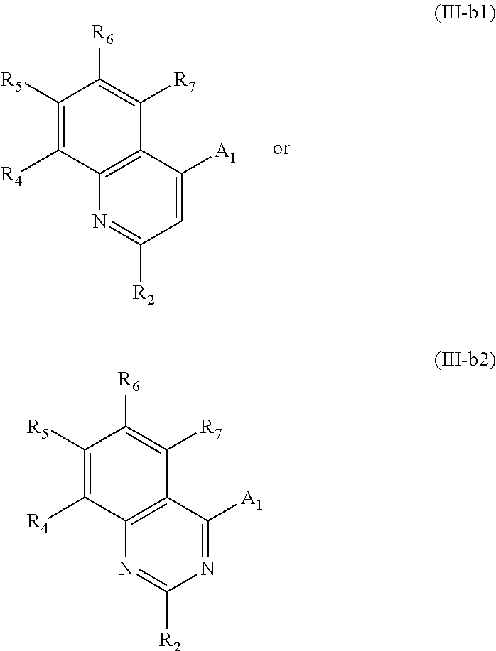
C12=C(N=C([R2])C=C1[A1])C([R4])=C([R5])C([R6])=C2[R7].C12=C(N=C([R2])N=C1[A1])C([R4])=C([R5])C([R6])=C2[R7]
